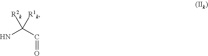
C(N)(C=O)([R2k])[R1k]
